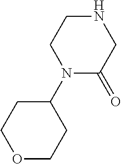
C1(N2C(=O)CNCC2)CCOCC1
